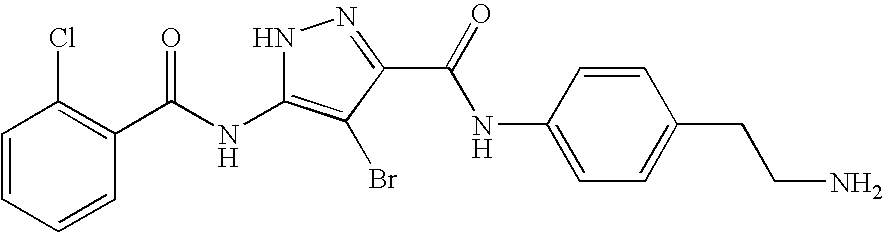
C1=CC=CC(C(NC2=C(Br)C(C(=O)NC3=CC=C(CCN)C=C3)=NN2)=O)=C1Cl
